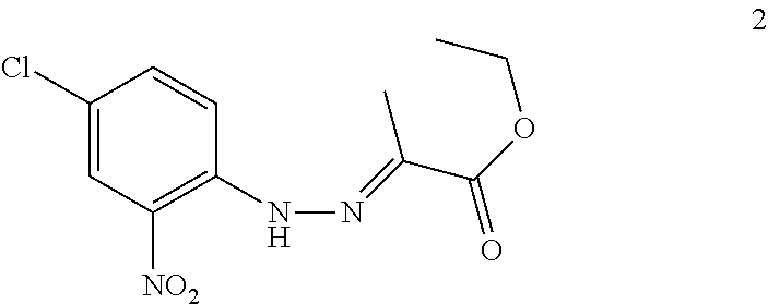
C1(Cl)=CC([NO2])=C(NN=C(C)C(OCC)=O)C=C1
